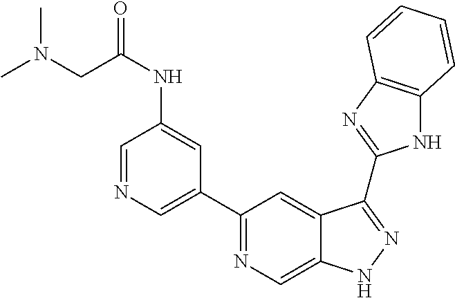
C1(C2=NC=C3C(=C2)C(C2=NC4=C(N2)C=CC=C4)=NN3)=CN=CC(NC(=O)CN(C)C)=C1
